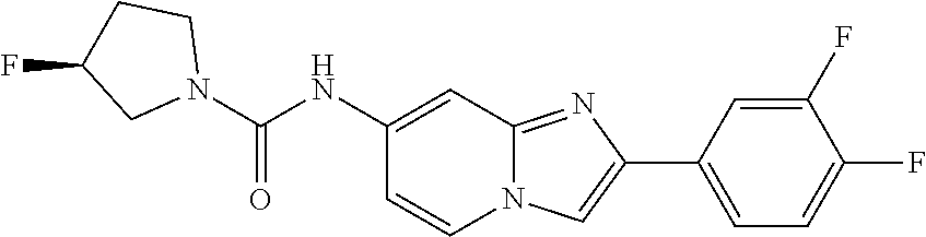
C1(C2=CN3C(=N2)C=C(NC(N2CCC(F)C2)=O)C=C3)=CC=C(F)C(F)=C1
